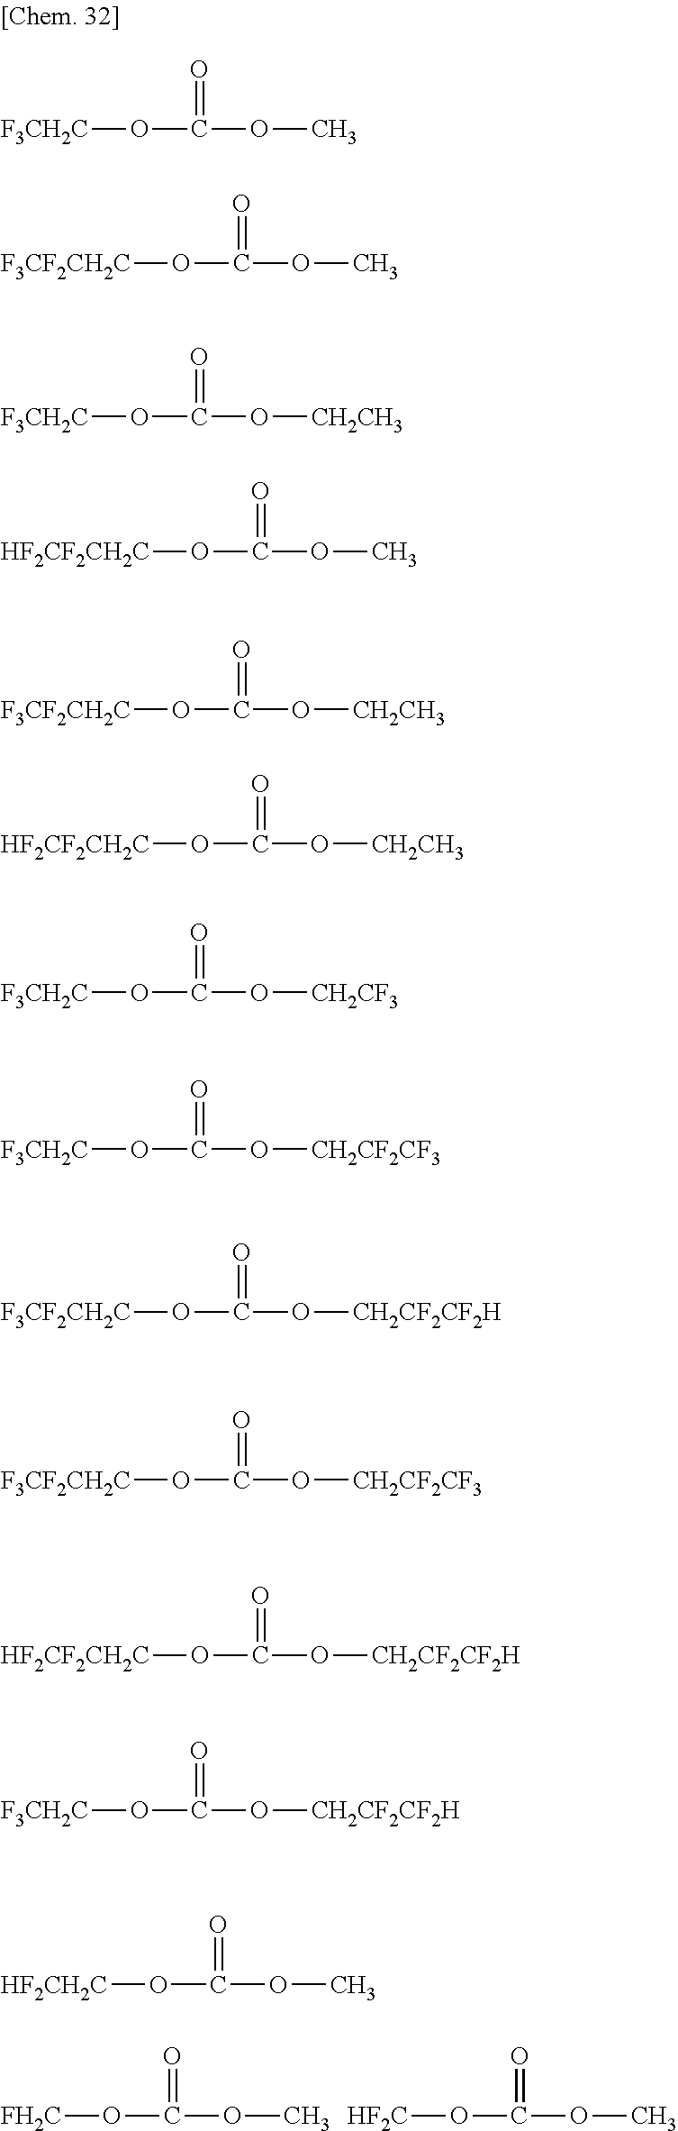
[F3CH2C]OC(O[CH2CH3])=O.[F3CF2CH2C]OC(O[CH2CH3])=O.[F3CH2C]OC(O[CH2CF3])=O.[F3CH2C]OC(O[CH2CF2CF3])=O.[F3CF2CH2C]OC(O[CH2CF2CF2H])=O.[F3CF2CH2C]OC(O[CH2CF2CF3])=O.[HF2CH2C]OC(OC)=O.[FH2C]OC(OC)=O.[HF2C]OC(OC)=O.[F3CH2C]OC(OC)=O.[F3CF2CH2C]OC(OC)=O.[HF2CF2CH2C]OC(OC)=O.[HF2CF2CH2C]OC(O[CH2CH3])=O.[HF2CF2CH2C]OC(O[CH2CF2CF2H])=O.[F3CH2C]OC(O[CH2CF2CF2H])=O
